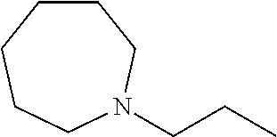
C1CCCCN(CCC)C1
